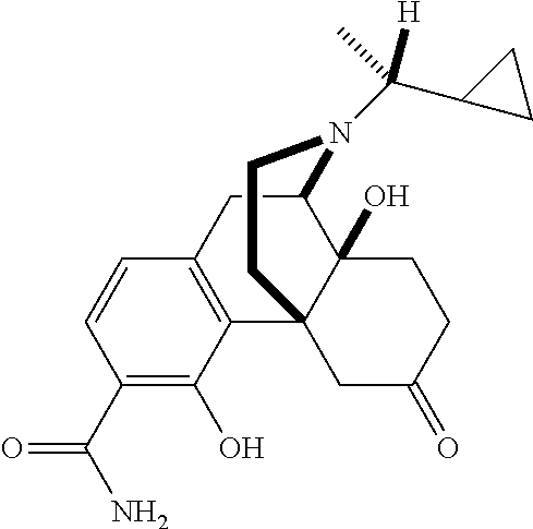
C1=CC(C(N)=O)=C(O)C2=C1CC1C3(O)C2(CC(=O)CC3)CCN1C(C1CC1)(C)[H]
